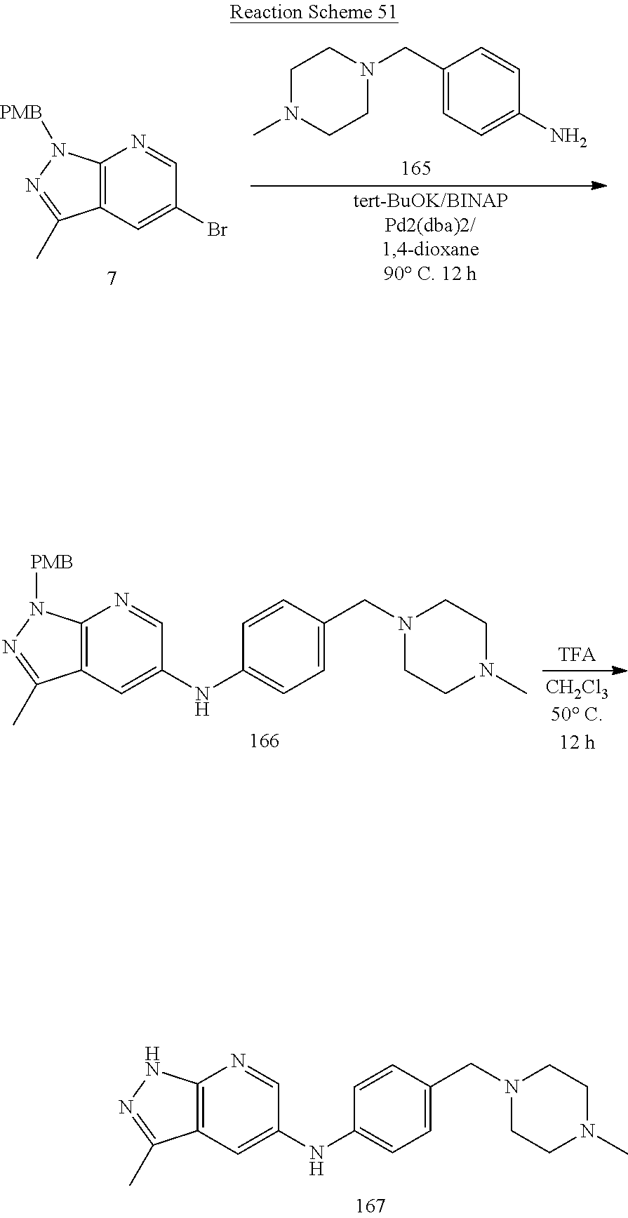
C1N(C)CCN(CC2=CC=C(N)C=C2)C1.C12=C(C=C(Br)C=N1)C(C)=NN2[PMB].C12=C(C=C(NC3=CC=C(CN4CCN(C)CC4)C=C3)C=N1)C(C)=NN2[PMB].C1(NC2=CC=C(CN3CCN(C)CC3)C=C2)=CC2=C(N=C1)NN=C2C
